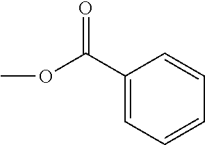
O=C(OC)C1=CC=CC=C1
